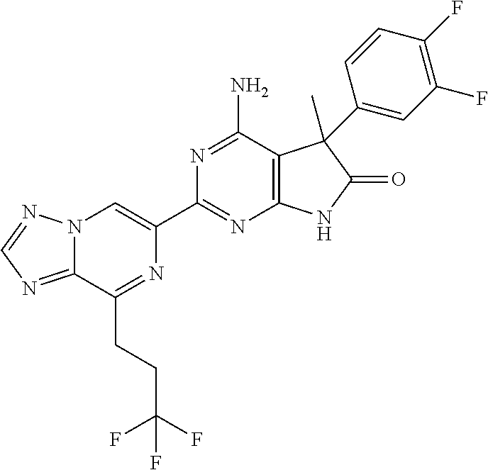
C12=NC=NN1C=C(C1=NC3=C(C(N)=N1)C(C)(C1=CC(F)=C(F)C=C1)C(=O)N3)N=C2CCC(F)(F)F
